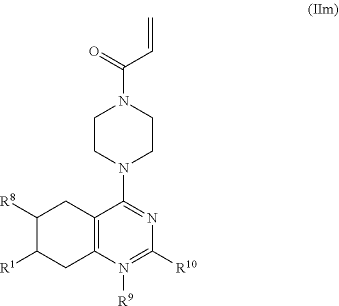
C1([R8])C([R1])CC2=C(C1)C(N1CCN(C(=O)C=C)CC1)=NC([R10])=N2[R9]
